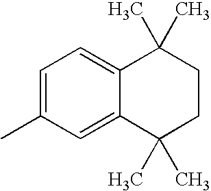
CC1=CC=C2C(=C1)C(C)(C)CCC2(C)C
